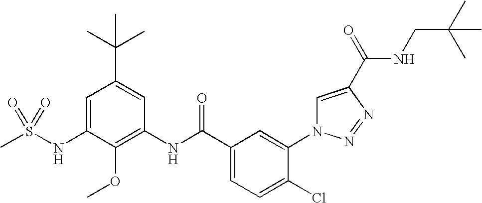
CS(NC1=CC(C(C)(C)C)=CC(NC(C2=CC=C(Cl)C(N3C=C(C(=O)NCC(C)(C)C)N=N3)=C2)=O)=C1OC)(=O)=O
